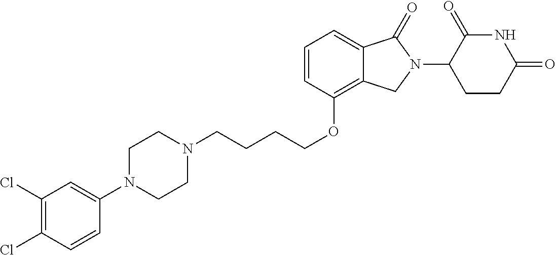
C(CCCOC1=C2C(=CC=C1)C(=O)N(C1C(=O)NC(=O)CC1)C2)N1CCN(C2=CC(Cl)=C(Cl)C=C2)CC1
